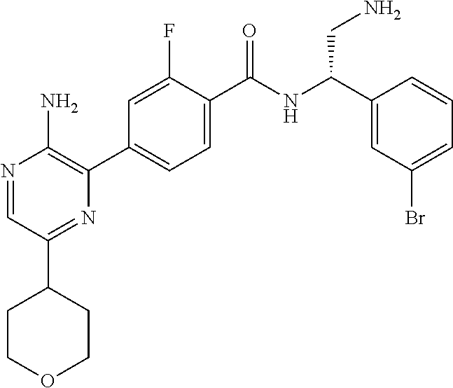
N1=CC(C2CCOCC2)=NC(C2=CC=C(C(NC(C3=CC(Br)=CC=C3)CN)=O)C(F)=C2)=C1N
